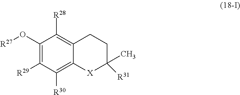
C1(O[R27])=C([R29])C([R30])=C2C(=C1[R28])CCC(C)([R31])[X]2
